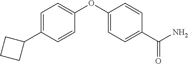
C1=C(C2CCC2)C=CC(OC2=CC=C(C(N)=O)C=C2)=C1
